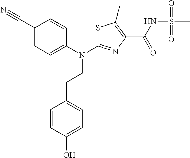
C1(C#N)=CC=C(N(CCC2=CC=C(O)C=C2)C2=NC(C(=O)NS(C)(=O)=O)=C(C)S2)C=C1
